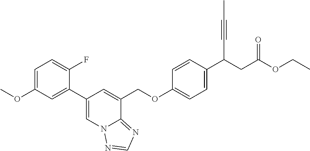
C1(C2=CC(OC)=CC=C2F)=CN2C(=NC=N2)C(COC2=CC=C(C(CC(OCC)=O)C#CC)C=C2)=C1
